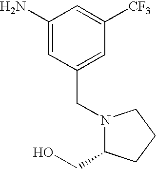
C1(N)=CC(CN2C(CO)CCC2)=CC([CF3])=C1
